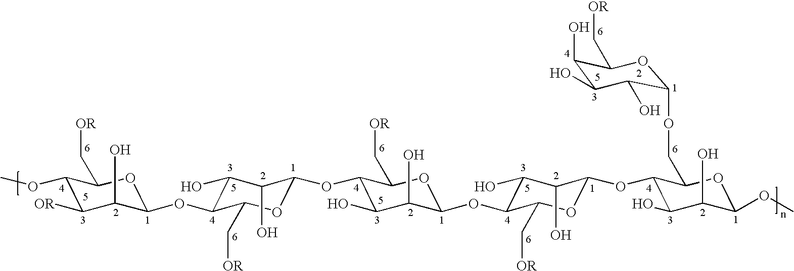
C1(OC)C([OR])C(O)C(OC2C(O)C(O)C(OC3C(O)C(O)C(OC4C(O)C(O)C(OC5C(O)C(O)C(OC)OC5COC5C(O)C(O)C(O)C(C[OR])O5)OC4C[OR])OC3C[OR])OC2C[OR])OC1C[OR]
